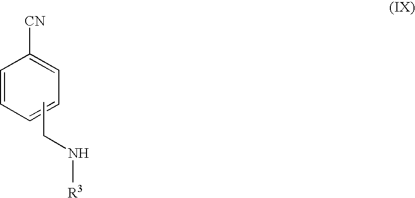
C1=CC=CC=C1[CN].CCN[R3]
